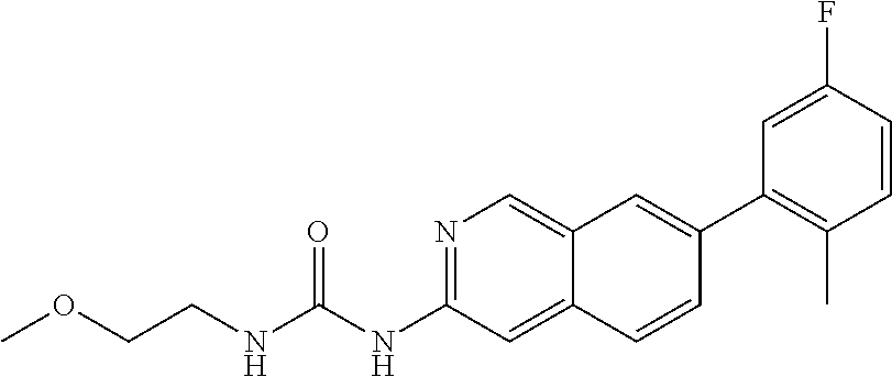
N1=C(NC(=O)NCCOC)C=C2C(=C1)C=C(C1=C(C)C=CC(F)=C1)C=C2
